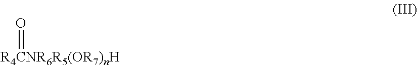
[R4CNR6R5(OR7)nH]=O
